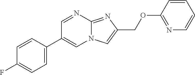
C1=C(C2=CN3C(=NC(COC4=NC=CC=C4)=C3)N=C2)C=CC(F)=C1
